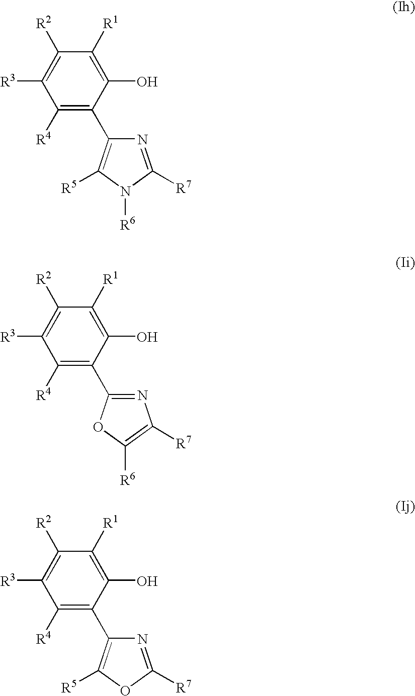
C1([R4])=C(C2=C([R5])N([R6])C([R7])=N2)C(O)=C([R1])C([R2])=C1[R3].C1([R4])=C(C2=NC([R7])=C([R6])O2)C(O)=C([R1])C([R2])=C1[R3].C1([R4])=C(C2=C([R5])OC([R7])=N2)C(O)=C([R1])C([R2])=C1[R3]
